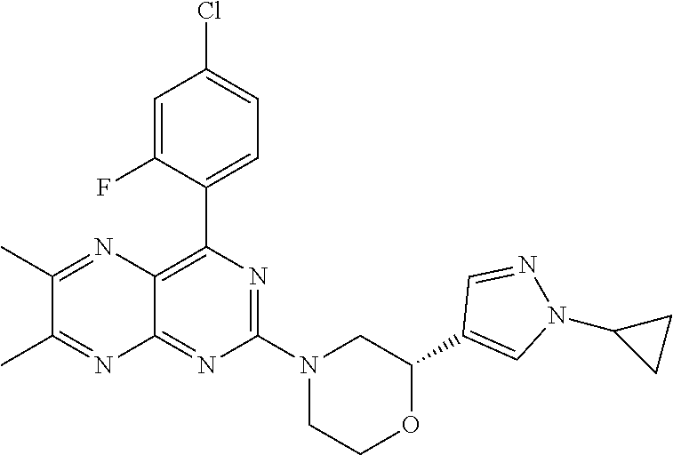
C1(C2=CN(C3CC3)N=C2)OCCN(C2=NC(C3=CC=C(Cl)C=C3F)=C3C(=N2)N=C(C)C(C)=N3)C1
